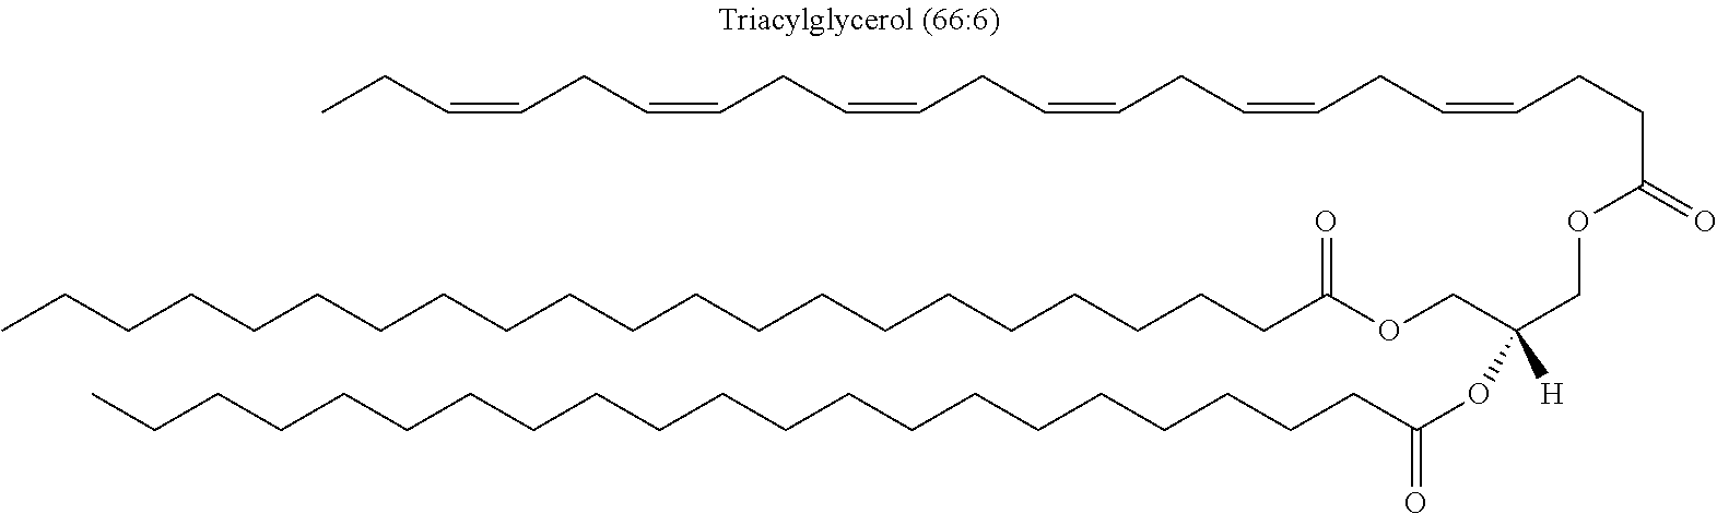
C(CCCCCCCCCCCCCCC(OCC(COC(CCC=CCC=CCC=CCC=CCC=CCC=CCC)=O)([H])OC(=O)CCCCCCCCCCCCCCCCCCCCC)=O)CCCCCC
